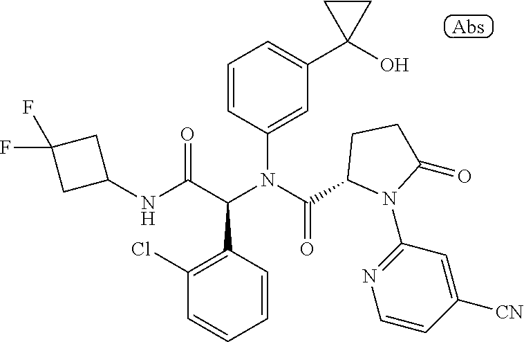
C1=CC(N(C(C2N(C3=NC=CC([CN])=C3)C(=O)CC2)=O)C(C(NC2CC(F)(F)C2)=O)C2=C(Cl)C=CC=C2)=CC(C2(O)CC2)=C1
